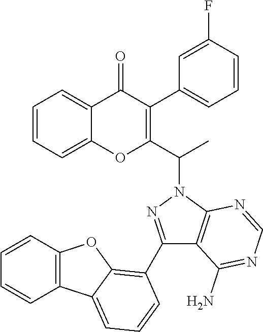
C1=CC=C2C(=C1)OC(C(N1N=C(C3=C4C(=CC=C3)C3=C(C=CC=C3)O4)C3=C1N=CN=C3N)C)=C(C1=CC=CC(F)=C1)C2=O
